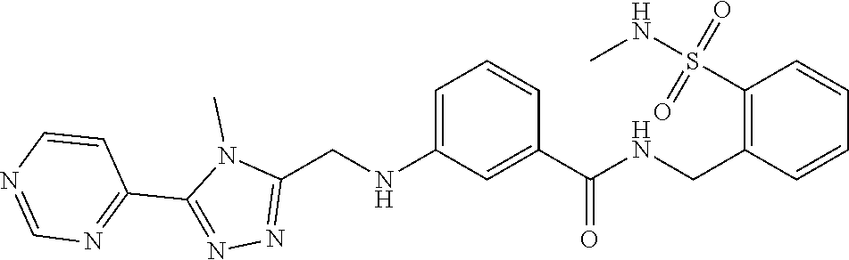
CN1C(C2=NC=NC=C2)=NN=C1CNC1=CC=CC(C(=O)NCC2=C(S(NC)(=O)=O)C=CC=C2)=C1
